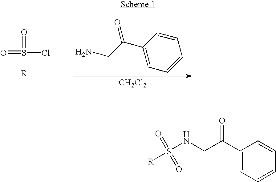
C1(C(CN)=O)=CC=CC=C1.[CH2Cl2].S(=O)([R])(=O)Cl.C1(C(CNS([R])(=O)=O)=O)=CC=CC=C1
